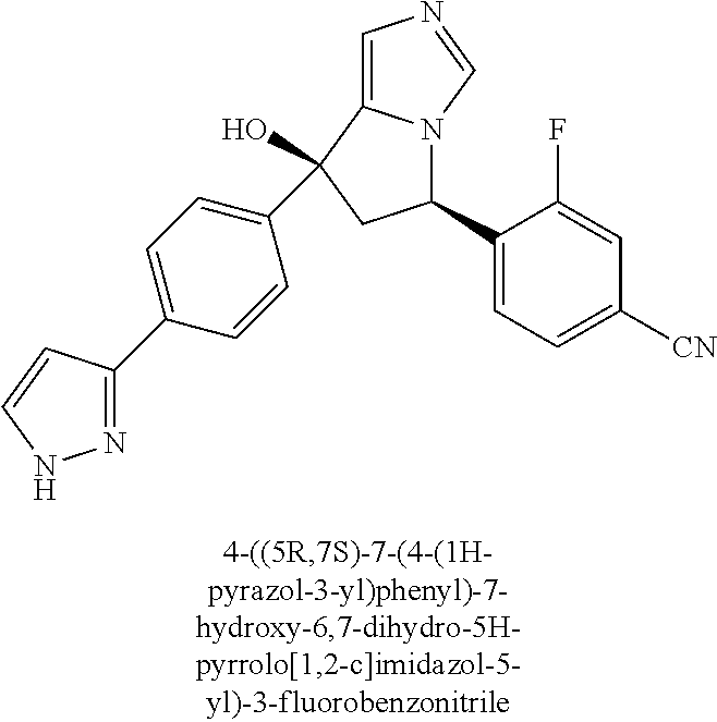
C1=CC(C2(O)C3=CN=CN3C(C3=CC=C([CN])C=C3F)C2)=CC=C1C1=NNC=C1
